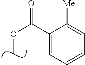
COC(=O)C1=CC=CC=C1[Me]
